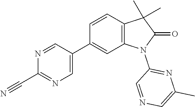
C1=NC(C#N)=NC=C1C1=CC2=C(C=C1)C(C)(C)C(=O)N2C1=NC(C)=CN=C1
